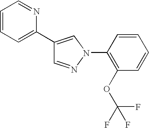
C1=NN(C2=C(OC(F)(F)F)C=CC=C2)C=C1C1=CC=CC=N1
